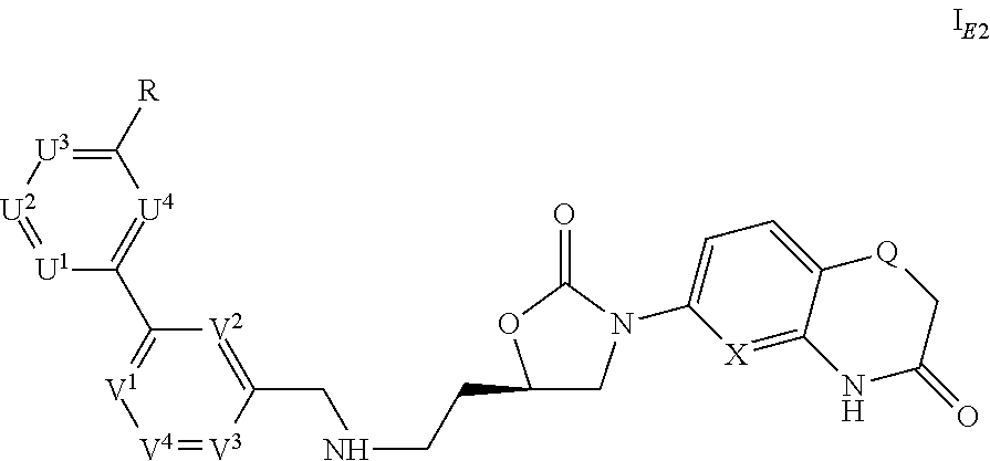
C1([R])=[U3][U2]=[U1]C(C2=[V1][V4]=[V3]C(CNCCC3CN(C4=CC=C5C(=[X]4)NC(=O)C[Q]5)C(=O)O3)=[V2]2)=[U4]1
